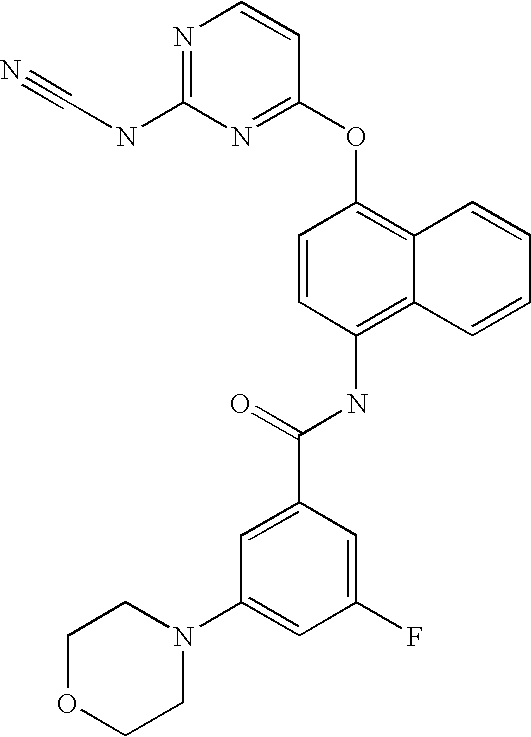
C1=CC(NC(C2=CC(N3CCOCC3)=CC(F)=C2)=O)=C2C(=C1OC1=NC(NC#N)=NC=C1)C=CC=C2
